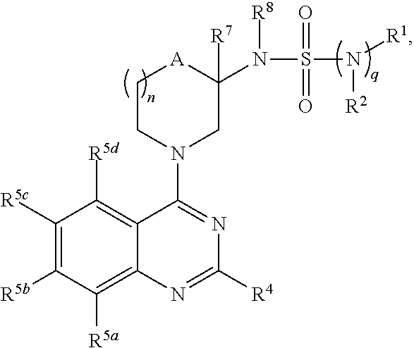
C1([R5c])=C([R5b])C([R5a])=C2C(=C1[R5d])C(N1CC(N([R8])S(=O)(=O)N([R2])[R1])([R7])[A]CC1)=NC([R4])=N2
